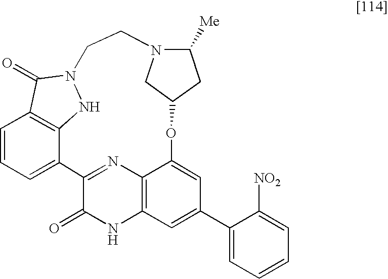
C1=CC=C2C3=C1C(=O)N(N3)CCN1C([Me])CC(OC3=CC(C4=CC=CC=C4[NO2])=CC4=C3N=C2C(=O)N4)C1
